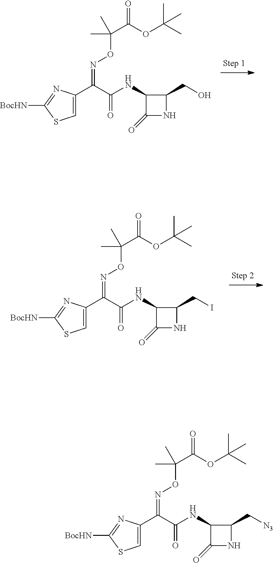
C1=C(C(C(NC2C(=O)NC2CO)=O)=NOC(C(OC(C)(C)C)=O)(C)C)N=C([BocHN])S1.C1=C(C(C(NC2C(=O)NC2CI)=O)=NOC(C(OC(C)(C)C)=O)(C)C)N=C([BocHN])S1.C1=C(C(C(NC2C(=O)NC2C[N3])=O)=NOC(C(OC(C)(C)C)=O)(C)C)N=C([BocHN])S1
